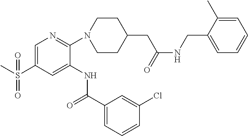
C1=C(S(C)(=O)=O)C=C(NC(C2=CC=CC(Cl)=C2)=O)C(N2CCC(CC(=O)NCC3=CC=CC=C3C)CC2)=N1
